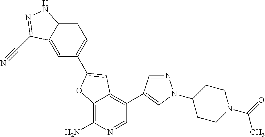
C12=C(N)N=CC(C3=CN(C4CCN(C(=O)C)CC4)N=C3)=C1C=C(C1=CC=C3C(=C1)C(C#N)=NN3)O2
